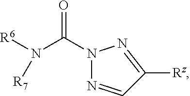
[R6]N(C(N1N=CC([Rz])=N1)=O)[R7]
